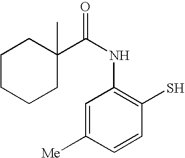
C1=C([Me])C=CC(S)=C1NC(=O)C1(C)CCCCC1
